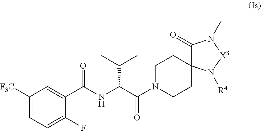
C1N(C(C(NC(=O)C2=CC([F3C])=CC=C2F)C(C)C)=O)CCC2(C1)C(=O)N(C)[X3]N2[R4]
